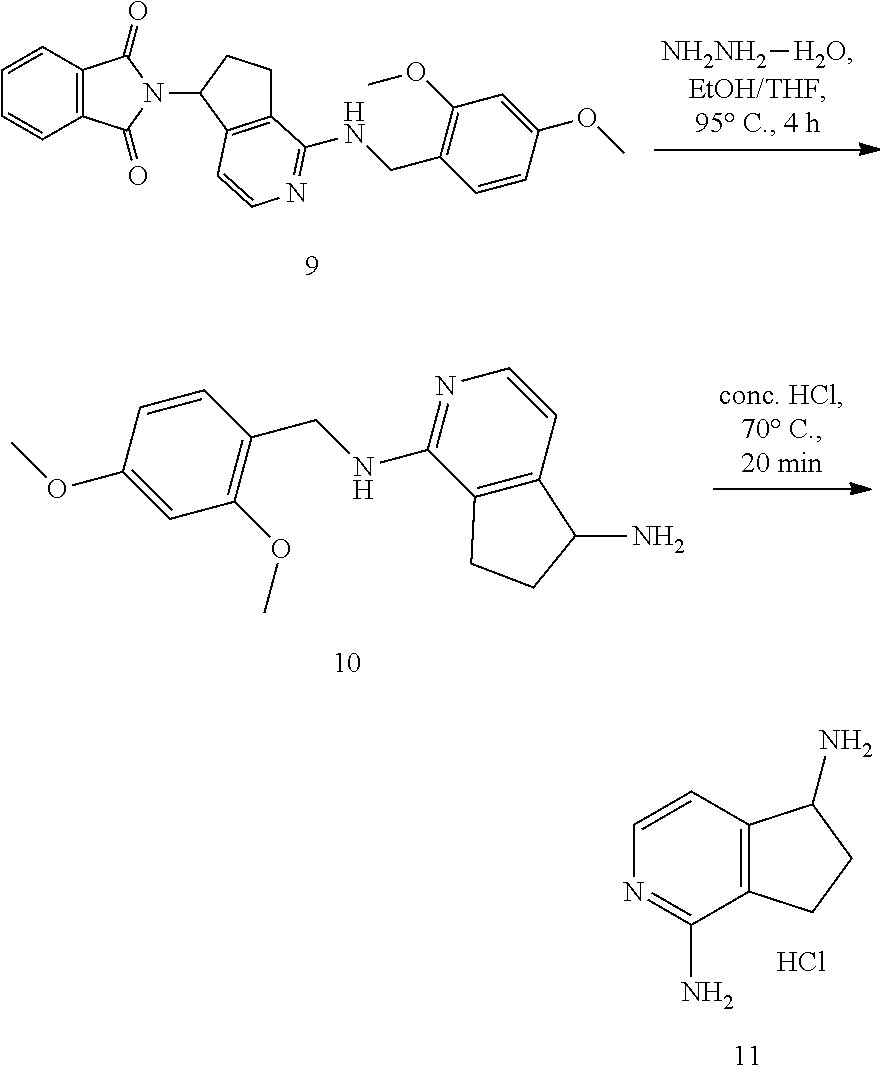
[NH2NH2][H2O].C1=CC2=C(C=C1)C(=O)N(C1C3=C(CC1)C(NCC1=C(OC)C=C(OC)C=C1)=NC=C3)C2=O.C1=CC(OC)=CC(OC)=C1CNC1=NC=CC2=C1CCC2N.C1=CC2=C(C(N)=N1)CCC2N.Cl
